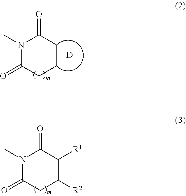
N1(C)C(=O)CCCC1=O.[D].N1(C)C(=O)CC([R2])C([R1])C1=O
